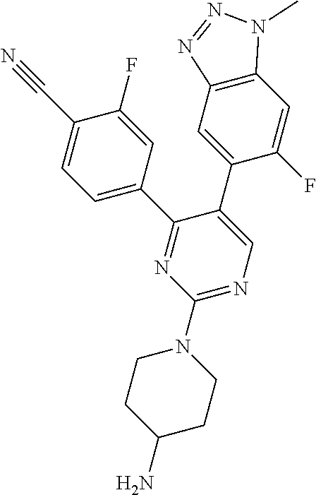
C1(N2CCC(N)CC2)=NC=C(C2=CC3=C(C=C2F)N(C)N=N3)C(C2=CC=C(C#N)C(F)=C2)=N1
